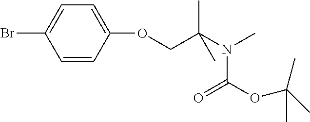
C1=CC(OCC(N(C)C(OC(C)(C)C)=O)(C)C)=CC=C1Br
